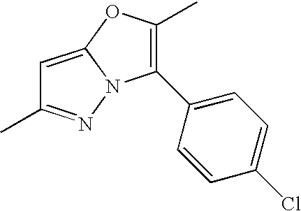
C1=C2N(N=C1C)C(C1=CC=C(Cl)C=C1)=C(C)O2
